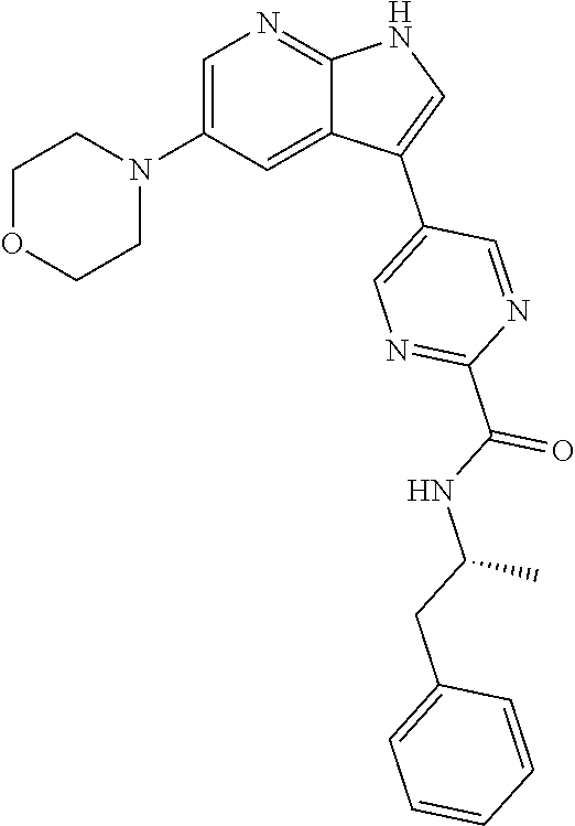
C1OCCN(C2=CN=C3C(=C2)C(C2=CN=C(C(NC(CC4=CC=CC=C4)C)=O)N=C2)=CN3)C1
